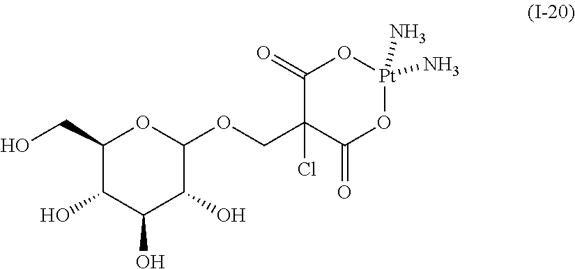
C1(CO)C(O)C(O)C(O)C(OCC2(Cl)C(=O)O[Pt](N)(N)OC2=O)O1
